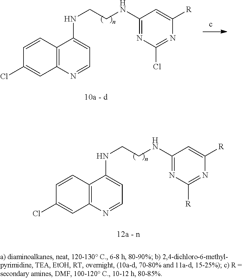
C12=C(N=CC=C1NCCNC1=NC(Cl)=NC([R])=C1)C=C(Cl)C=C2.C12=C(N=CC=C1NCCNC1=NC([R])=NC([R])=C1)C=C(Cl)C=C2
